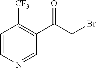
C1=NC=CC([CF3])=C1C(CBr)=O
